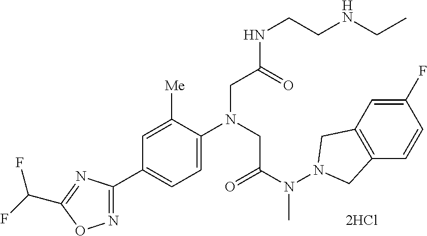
C1=C([Me])C(N(CC(N(N2CC3=C(C2)C=C(F)C=C3)C)=O)CC(NCCNCC)=O)=CC=C1C1=NOC(C(F)F)=N1
